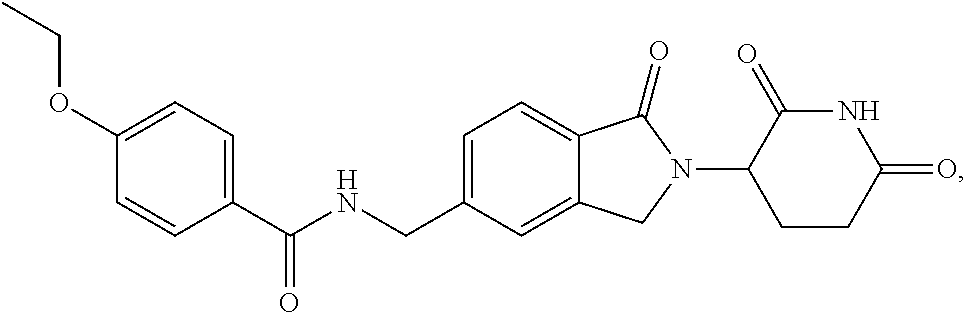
C1=C(CNC(C2=CC=C(OCC)C=C2)=O)C=C2C(=C1)C(=O)N(C1CCC(=O)NC1=O)C2
